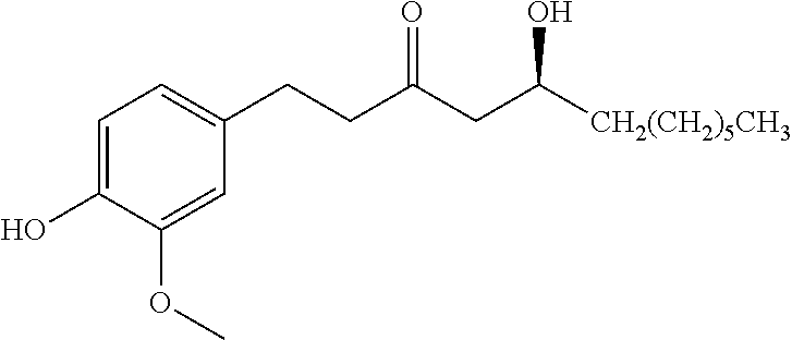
C1=C(O)C(OC)=CC(CCC(CC([CH2(CH2)5CH3])O)=O)=C1
